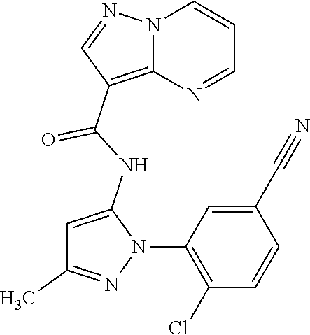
N12C(=C(C(NC3=CC(C)=NN3C3=C(Cl)C=CC(C#N)=C3)=O)C=N1)N=CC=C2
